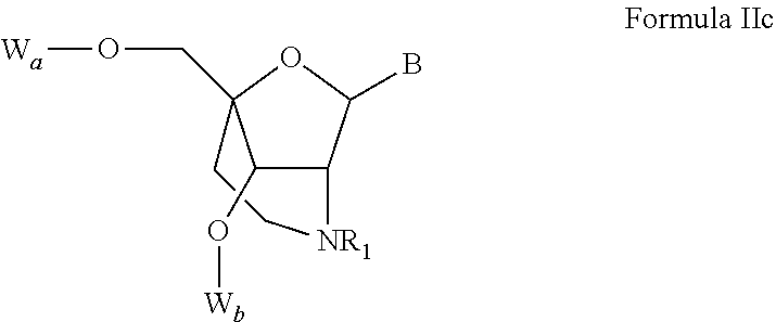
C12C(B)OC(CO[Wa])(CC[NR1]1)C2O[Wb]
